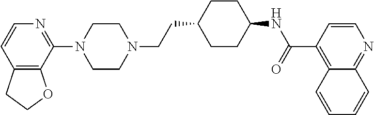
N1=C(N2CCN(CCC3CCC(NC(=O)C4=C5C(=NC=C4)C=CC=C5)CC3)CC2)C2=C(C=C1)CCO2
